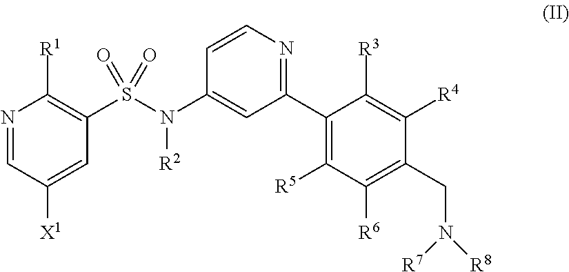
N1=CC([X1])=CC(S(N(C2=CC(C3=C([R5])C([R6])=C(CN([R7])[R8])C([R4])=C3[R3])=NC=C2)[R2])(=O)=O)=C1[R1]
